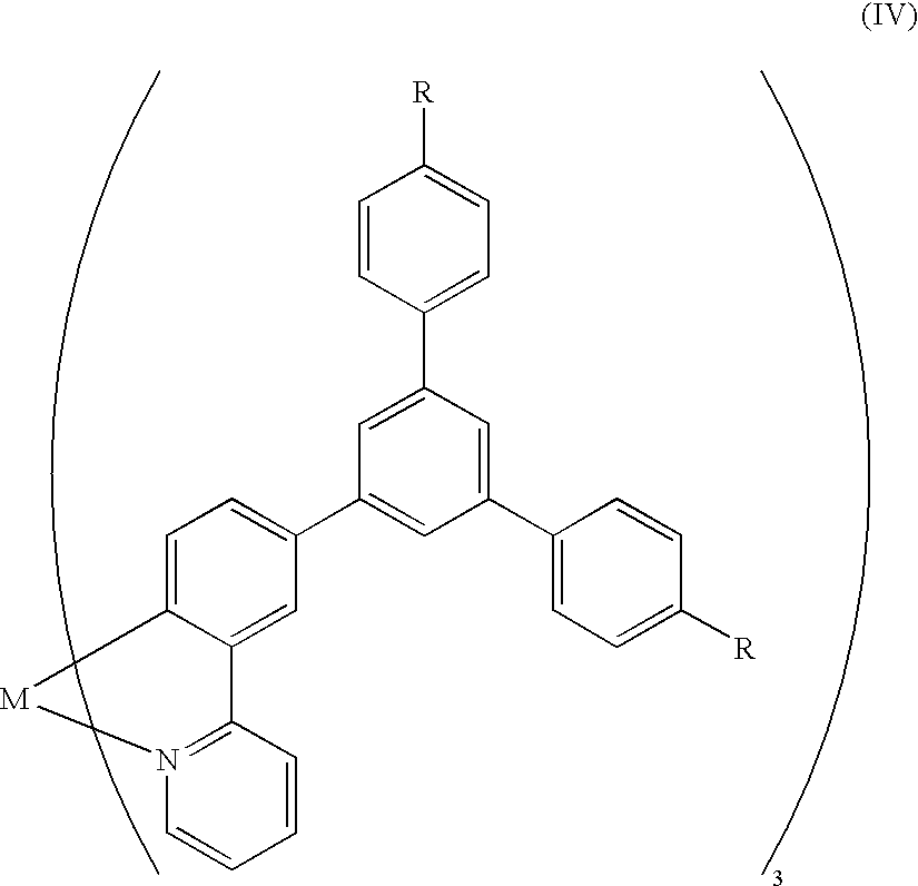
C1=CC(C2=CC(C3=CC=C4C(=C3)C3=N(C=CC=C3)[M]4)=CC(C3=CC=C([R])C=C3)=C2)=CC=C1[R]
